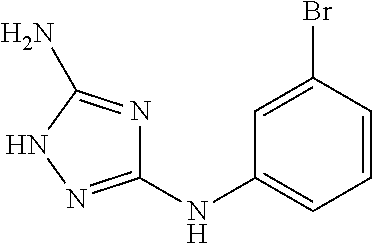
C1=C(Br)C=CC=C1NC1=NNC(N)=N1
